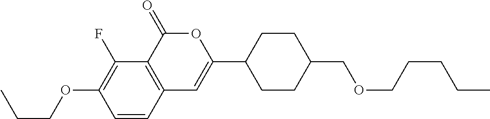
C1=CC2=C(C(F)=C1OCCC)C(=O)OC(C1CCC(COCCCCC)CC1)=C2
